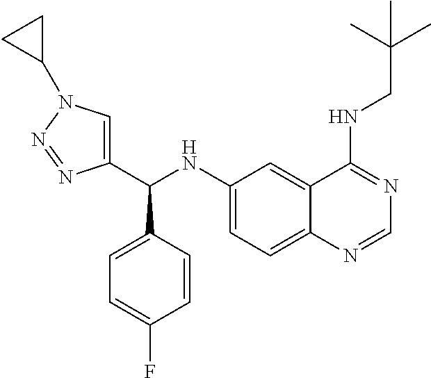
C1(NC(C2=CN(C3CC3)N=N2)C2=CC=C(F)C=C2)=CC=C2C(=C1)C(NCC(C)(C)C)=NC=N2
